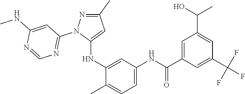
C1(C)=NN(C2=NC=NC(NC)=C2)C(NC2=CC(NC(C3=CC(C(C)O)=CC(C(F)(F)F)=C3)=O)=CC=C2C)=C1
